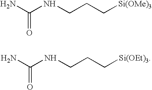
NC(NCCC[Si(OMe)3])=O.NC(NCCC[Si(OEt)3])=O
